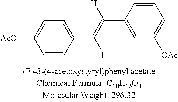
C1=CC(C(=C([H])C2=CC([OAc])=CC=C2)[H])=CC=C1[AcO]
